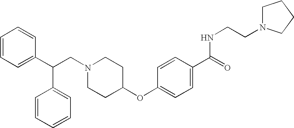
C(N1CCC(OC2=CC=C(C(=O)NCCN3CCCC3)C=C2)CC1)C(C1=CC=CC=C1)C1=CC=CC=C1
